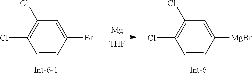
C1(Br)=CC(Cl)=C(Cl)C=C1.C1([MgBr])=CC(Cl)=C(Cl)C=C1.[Mg].[THF]
